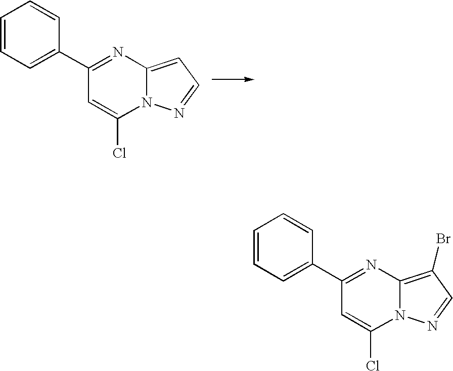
C1(C2=CC=CC=C2)=NC2=CC=NN2C(Cl)=C1.C1(C2=CC=CC=C2)=NC2=C(Br)C=NN2C(Cl)=C1
